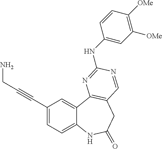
C1=C(C#CCN)C=C2C(=C1)NC(=O)CC1=C2N=C(NC2=CC([OMe])=C([OMe])C=C2)N=C1
